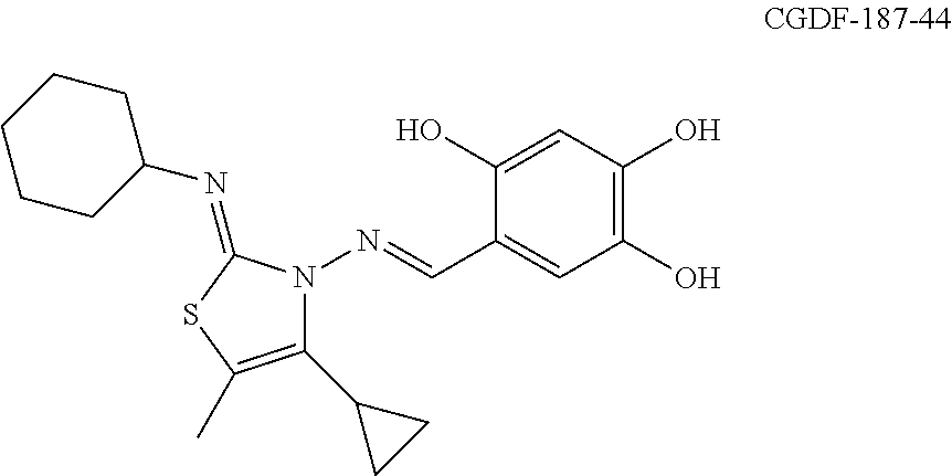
C1(C2CC2)=C(C)SC(=NC2CCCCC2)N1N=CC1=CC(O)=C(O)C=C1O
